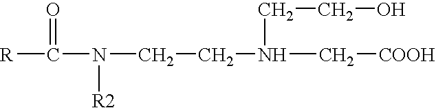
[R]C(=O)N([R2])CCN(C[COOH])CCO
